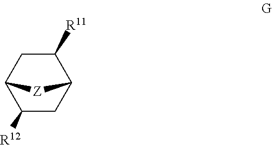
C1([R11])CC2C([R12])CC1[Z]2
